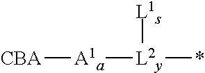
[A1a]([L2y](*)[L1s])[CBA]
